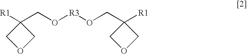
C1([R1])(CO[R3]OCC2([R1])COC2)COC1
